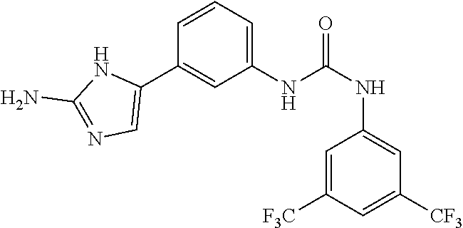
C1(NC(NC2=CC([CF3])=CC([F3C])=C2)=O)=CC=CC(C2=CN=C(N)N2)=C1
